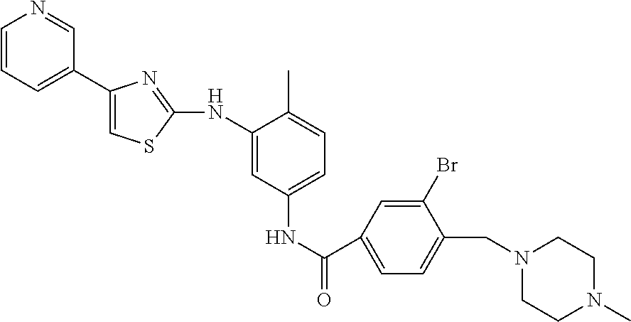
C1=CC=C(C2=CSC(NC3=CC(NC(C4=CC=C(CN5CCN(C)CC5)C(Br)=C4)=O)=CC=C3C)=N2)C=N1
